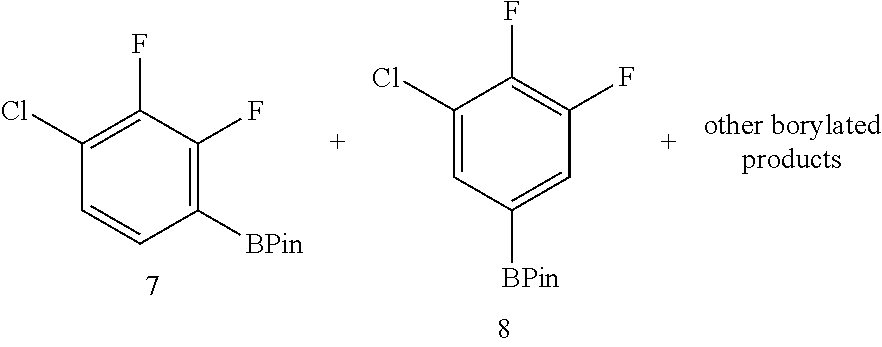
C1(Cl)=C(F)C(F)=C([BPin])C=C1.C1(Cl)=CC([BPin])=CC(F)=C1F
